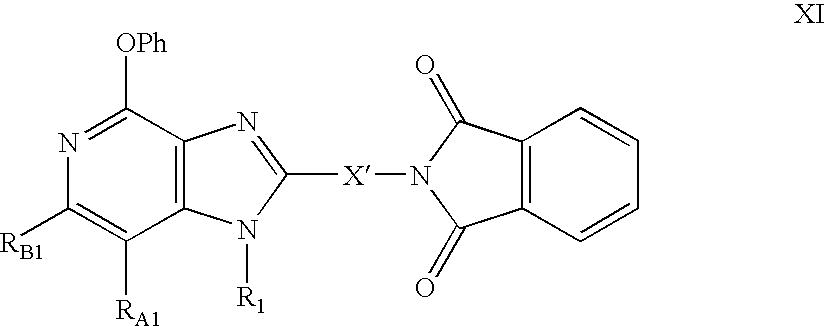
C12=C(C([RA1])=C([RB1])N=C1[OPh])N([R1])C([X]N1C(=O)C3=C(C=CC=C3)C1=O)=N2
